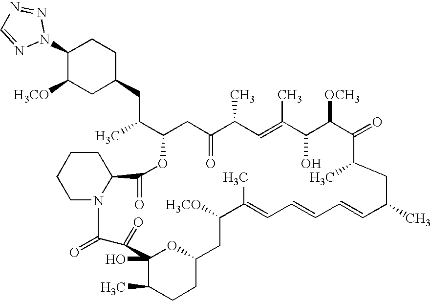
C1(N2N=NC=N2)C([H3CO])CC(CC(C)C2OC(=O)C3CCCCN3C(=O)C(=O)C3(O)C(C)CCC(O3)CC([H3CO])C(C)=CC=CC=CC(C)CC(C)C(=O)C([OCH3])C(O)C(C)=CC(C)C(=O)C2)CC1
